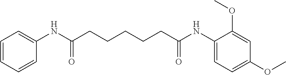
N(C(CCCCCC(NC1=CC=C(OC)C=C1OC)=O)=O)C1=CC=CC=C1
